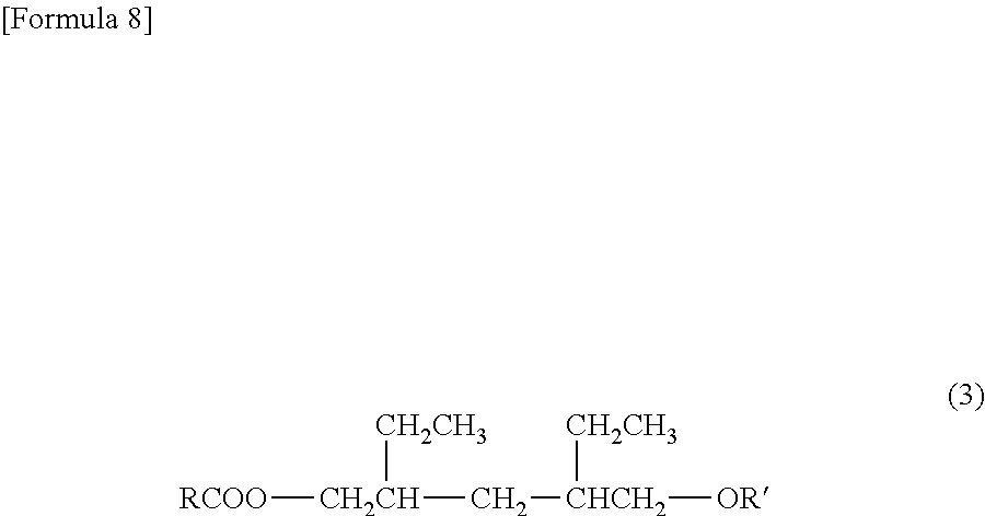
[RCOO][CH2CH](C[CHCH2]([OR])[CH2CH3])[CH2CH3]
